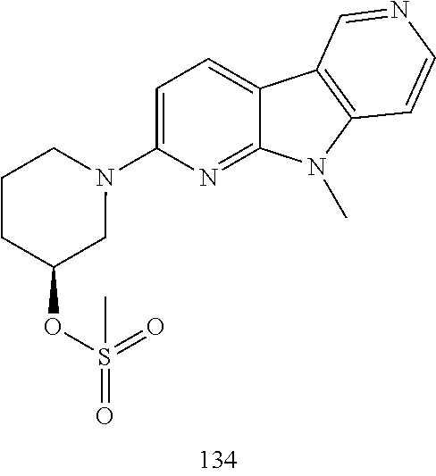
C1=C(N2CCCC(OS(=O)(=O)C)C2)N=C2C(=C1)C1=C(N2C)C=CN=C1
